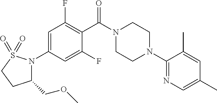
C1=C(N2C(COC)CCS2(=O)=O)C=C(F)C(C(N2CCN(C3=NC=C(C)C=C3C)CC2)=O)=C1F
